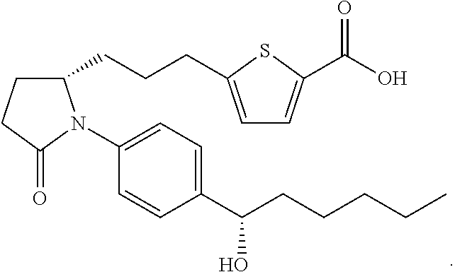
C1(CCCC2=CC=C(C(O)=O)S2)CCC(=O)N1C1=CC=C(C(CCCCC)O)C=C1
